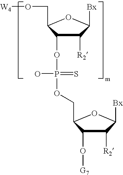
C1([R2])C(OP(=S)(O)OCC2C(O[G7])C([R2])C([Bx])O2)C(CO[W4])OC1[Bx]
